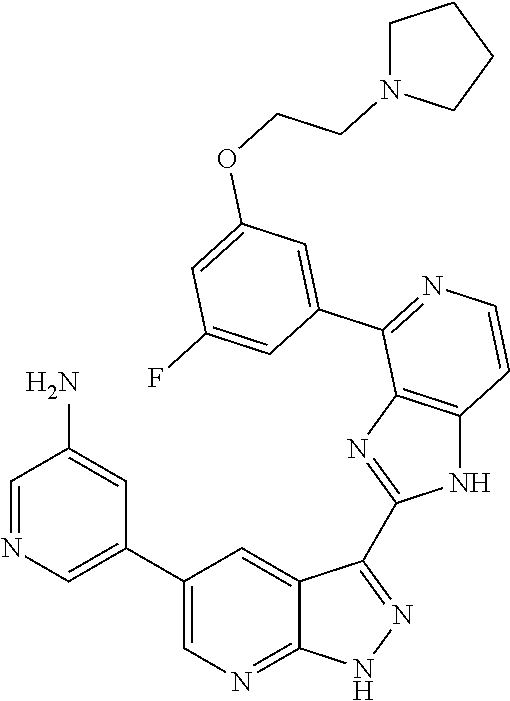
C1=NC=C(C2=CN=C3C(=C2)C(C2=NC4=C(N2)C=CN=C4C2=CC(OCCN4CCCC4)=CC(F)=C2)=N[N H]3)C=C1N
